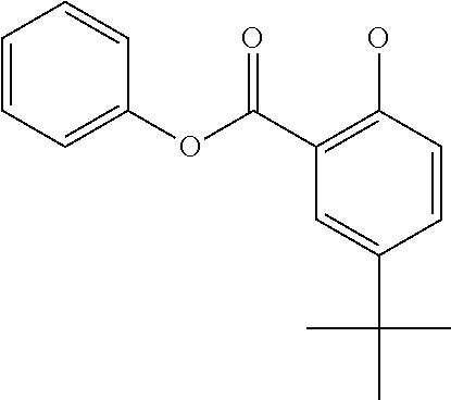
C1=CC=C(OC(=O)C2=C(O)C=CC(C(C)(C)C)=C2)C=C1
